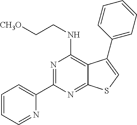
C1(C2=NC(NCC[CH3O])=C3C(=N2)SC=C3C2=CC=CC=C2)=CC=CC=N1
